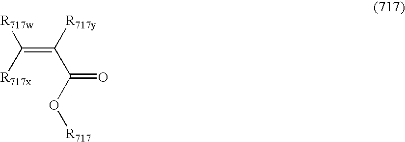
C(=C([R717x])[R717w])(C(O[R717])=O)[R717y]
